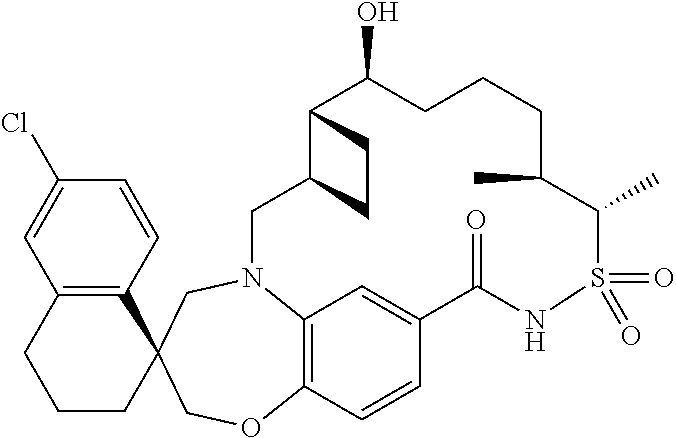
ClC1=CC2=C(C=C1)C1(CCC2)COC2=C3N(C1)CC1C(CC1)C(O)CCCC(C)C(C)S(=O)(=O)NC(=O)C(=C3)C=C2
